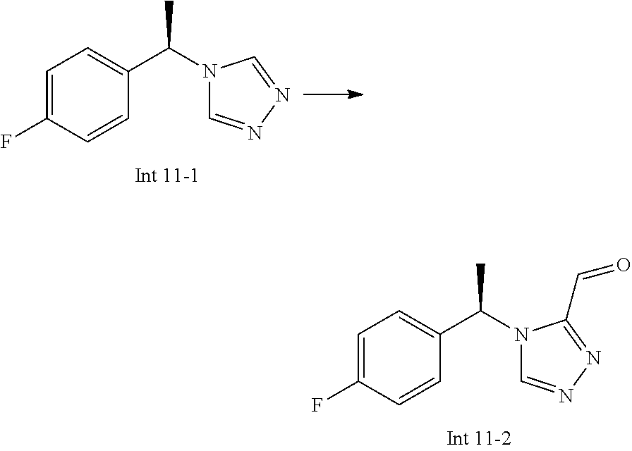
C1=C(F)C=CC(C(N2C=NN=C2)C)=C1.C1=C(F)C=CC(C(N2C=NN=C2C=O)C)=C1
